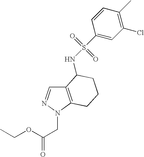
C12=C(N(CC(=O)OCC)N=C1)CCCC2NS(=O)(=O)C1=CC(Cl)=C(C)C=C1
